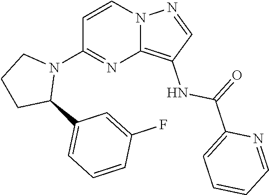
C1=CC(F)=CC(C2CCCN2C2=NC3=C(NC(C4=CC=CC=N4)=O)C=NN3C=C2)=C1
